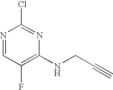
N1=CC(F)=C(NCC#C)N=C1Cl
